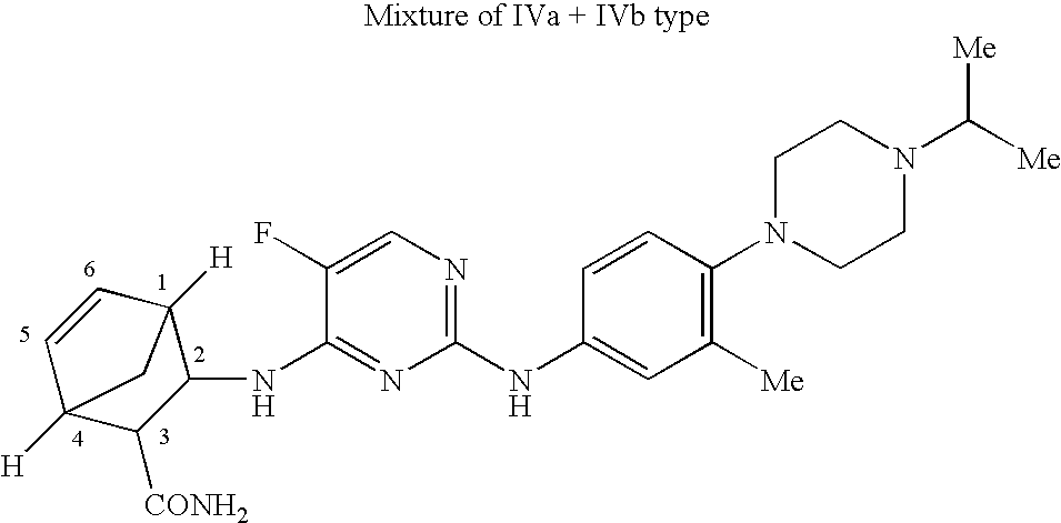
C1(NC2=CC([Me])=C(N3CCN(C([Me])[Me])CC3)C=C2)=NC=C(F)C(NC2C3([H])C=CC([H])(C2[CONH2])C3)=N1
